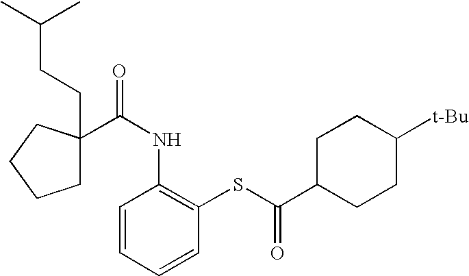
C(CC(C)C)C1(C(NC2=C(SC(=O)C3CCC([t-Bu])CC3)C=CC=C2)=O)CCCC1
